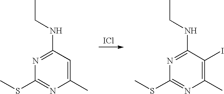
[ICl].C1(C)=CC(NCC)=NC(SC)=N1.C1(C)=C(I)C(NCC)=NC(SC)=N1
